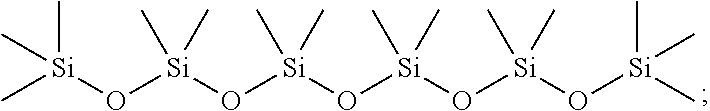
O([Si](O[Si](C)(C)C)(C)C)[Si](O[Si](O[Si](O[Si](C)(C)C)(C)C)(C)C)(C)C
